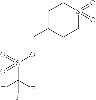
C1C(COS(C(F)(F)F)(=O)=O)CCS(=O)(=O)C1
